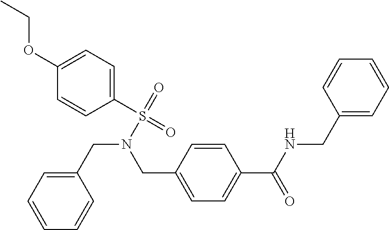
CCOC1=CC=C(S(=O)(=O)N(CC2=CC=C(C(=O)NCC3=CC=CC=C3)C=C2)CC2=CC=CC=C2)C=C1
